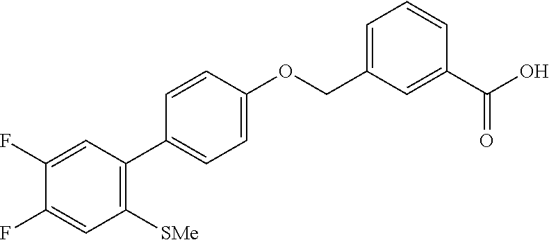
C1(C2=C([SMe])C=C(F)C(F)=C2)=CC=C(OCC2=CC=CC(C(O)=O)=C2)C=C1
